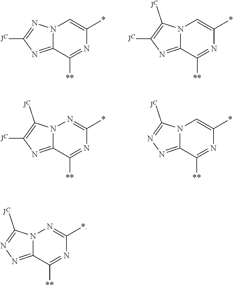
N12C(=NC([JC])=N1)C([**])=NC(*)=C2.N12C(=NC([JC])=C1[JC])C([**])=NC(*)=C2.N12C(=NC([JC])=C1[JC])C([**])=NC(*)=N2.N12C(=NN=C1[JC])C([**])=NC(*)=C2.N12C(=NN=C1[JC])C([**])=NC(*)=N2
